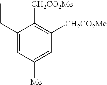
C1(CC)=CC([Me])=CC([CH2CO2Me])=C1[CH2CO2Me]
